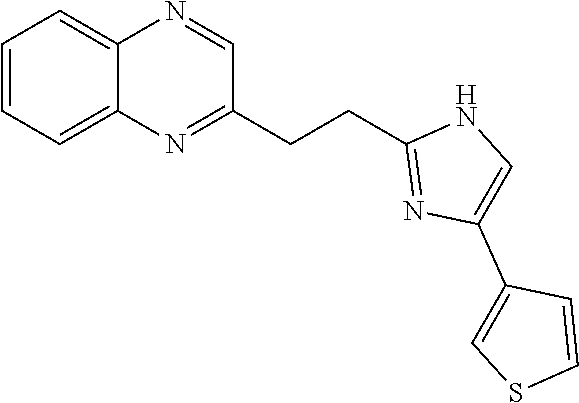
C1=CC=C2C(=C1)N=CC(CCC1=NC(C3=CSC=C3)=CN1)=N2
